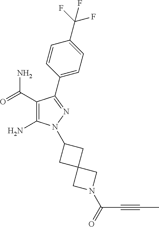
C1(C(=O)N)=C(N)N(C2CC3(C2)CN(C(=O)C#CC)C3)N=C1C1=CC=C(C(F)(F)F)C=C1
